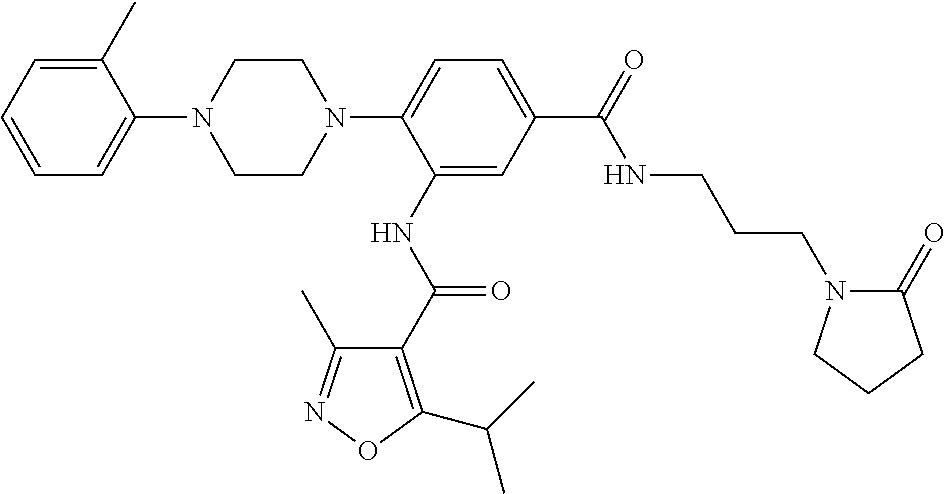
C1=CC=C(C)C(N2CCN(C3=CC=C(C(=O)NCCCN4C(=O)CCC4)C=C3NC(C3=C(C(C)C)ON=C3C)=O)CC2)=C1
